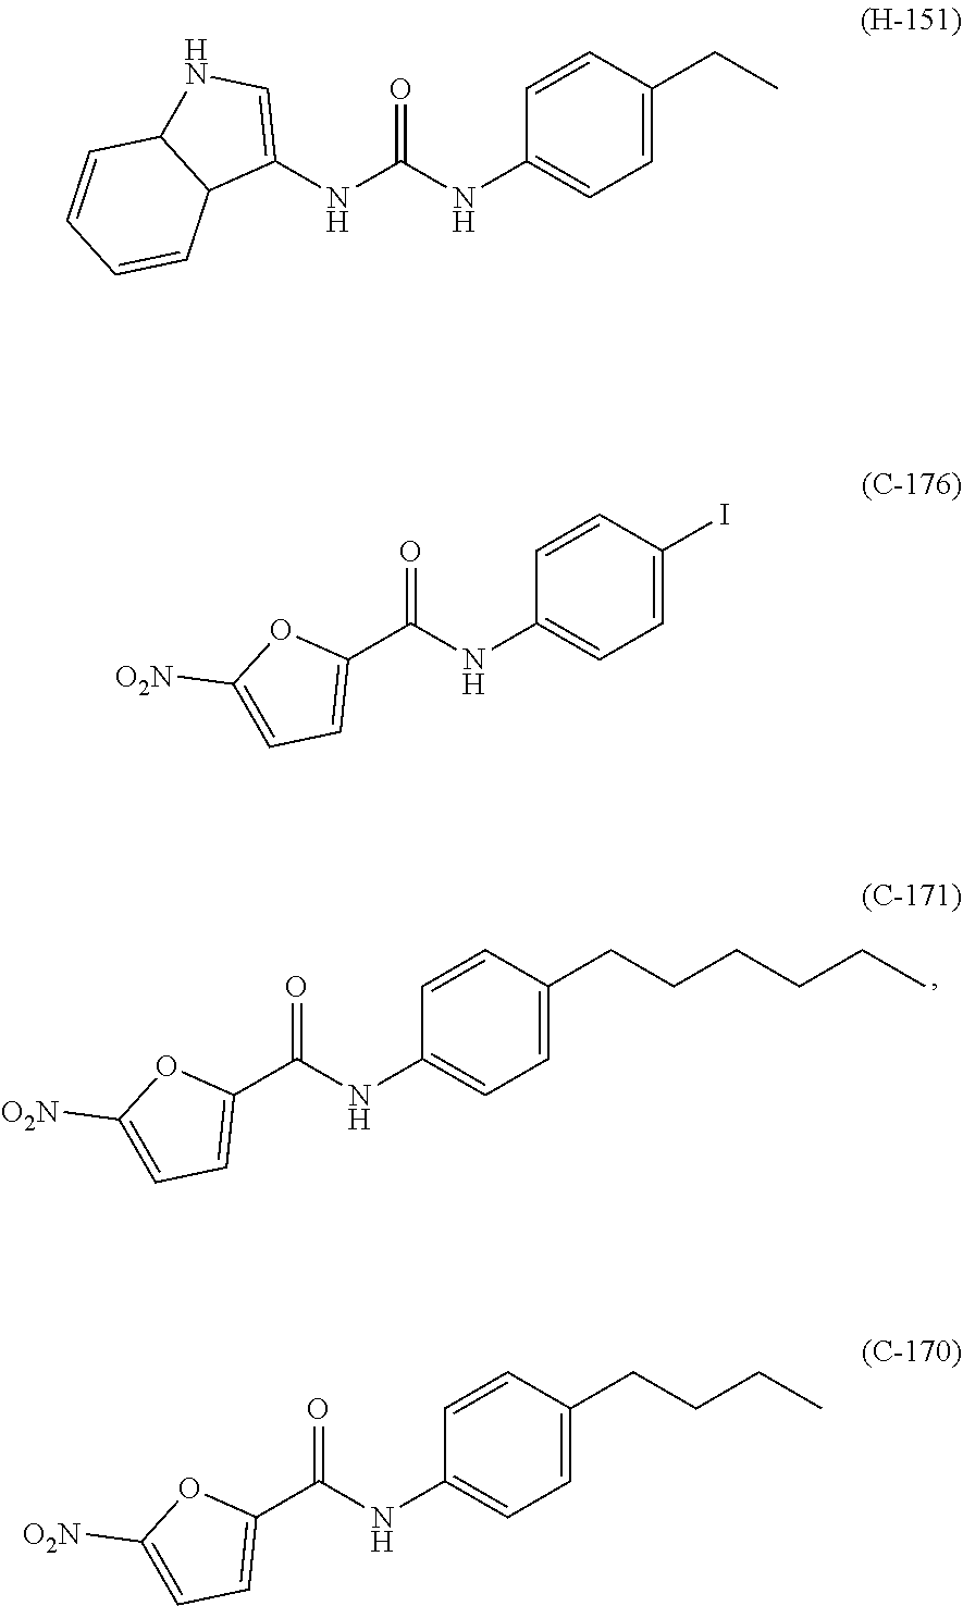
C1=CC(CC)=CC=C1NC(NC1=CNC2C1C=CC=C2)=O.C1=CC(I)=CC=C1NC(C1=CC=C([O2N])O1)=O.C1=CC(CCCC)=CC=C1NC(C1=CC=C([O2N])O1)=O.C1=CC(CCCCCC)=CC=C1NC(C1=CC=C([O2N])O1)=O
